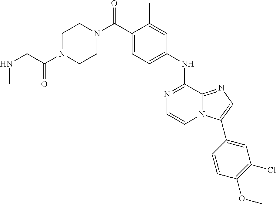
N1=C(NC2=CC=C(C(N3CCN(C(CNC)=O)CC3)=O)C(C)=C2)C2=NC=C(C3=CC(Cl)=C(OC)C=C3)N2C=C1
